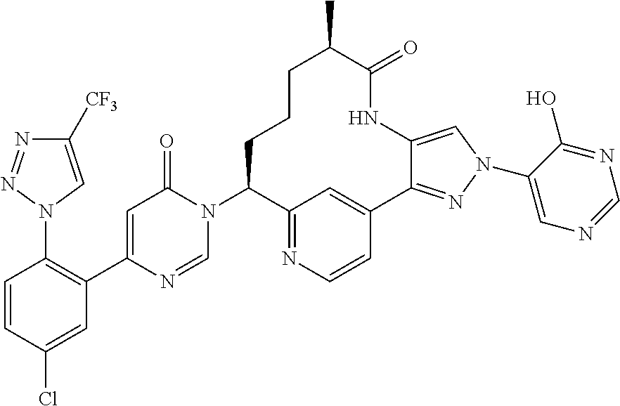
C1=CC(Cl)=CC(C2=CC(=O)N(C3CCCC(C)C(=O)NC4=CN(C5=CN=CN=C5O)N=C4C4=CC3=NC=C4)C=N2)=C1N1N=NC([CF3])=C1
